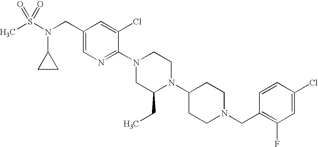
C1(Cl)=CC(F)=C(CN2CCC(N3C(CC)CN(C4=NC=C(CN(S(C)(=O)=O)C5CC5)C=C4Cl)CC3)CC2)C=C1
